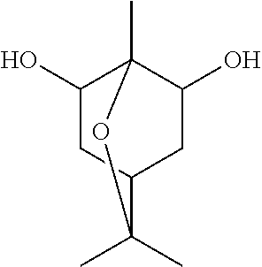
C1(O)CC2CC(O)C1(C)OC2(C)C
